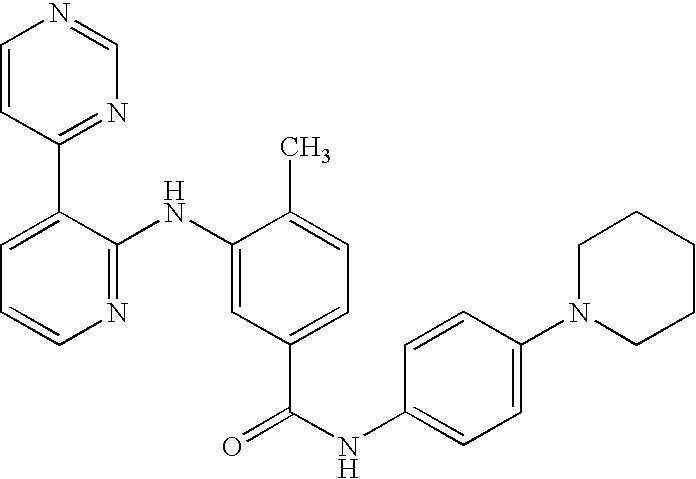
C1=CC(C2=CC=CN=C2NC2=CC(C(NC3=CC=C(N4CCCCC4)C=C3)=O)=CC=C2C)=NC=N1
